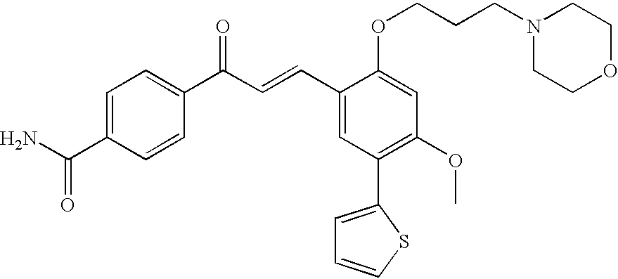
C1=C(C(=O)N)C=CC(C(C=CC2=CC(C3=CC=CS3)=C(OC)C=C2OCCCN2CCOCC2)=O)=C1
